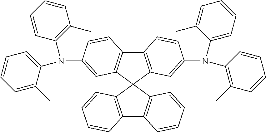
C12=C(C3(C4=C1C=CC=C4)C1=C(C4=C3C=C(N(C3=C(C)C=CC=C3)C3=CC=CC=C3C)C=C4)C=CC(N(C3=C(C)C=CC=C3)C3=CC=CC=C3C)=C1)C=CC=C2
